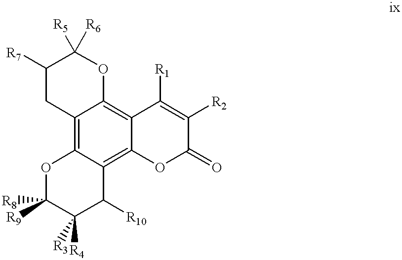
C12=C3C(=C4C(=C1OC([R5])([R6])C([R7])C2)C([R1])=C([R2])C(=O)O4)C([R10])C([R4])([R3])C([R8])([R9])O3
